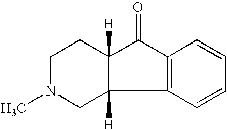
C1N(C)CC2([H])C([H])(C1)C(=O)C1=C2C=CC=C1
